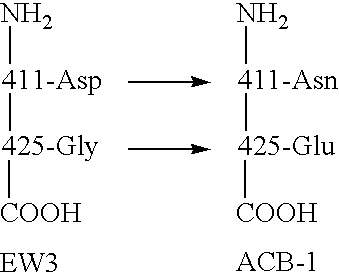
N[411-Asp][425-Gly][COOH].N[411-Asn][425-Glu][COOH]
